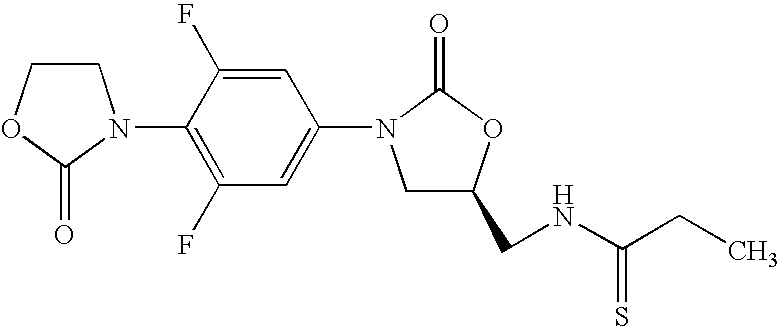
C1COC(=O)N1C1=C(F)C=C(N2CC(CNC(CC)=S)OC2=O)C=C1F
